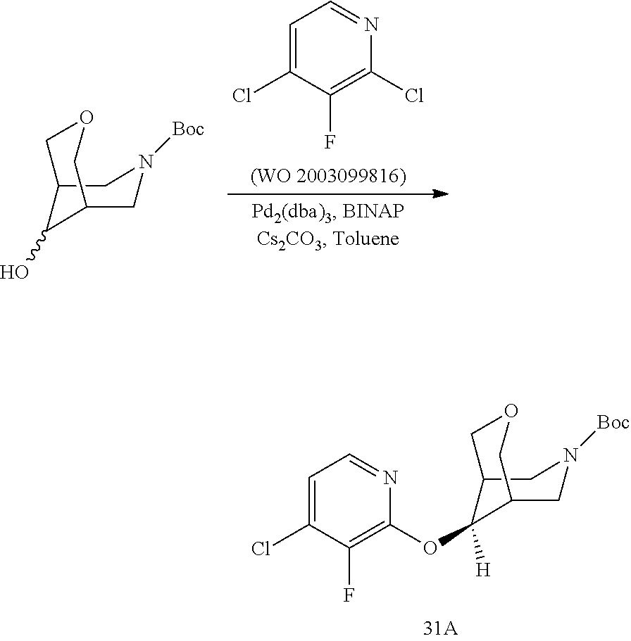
C1=C(Cl)C(F)=C(OC2([H])C3CN([Boc])CC2COC3)N=C1.N1([Boc])CC2C(O)C(C1)COC2.C1=C(Cl)C(F)=C(Cl)N=C1
